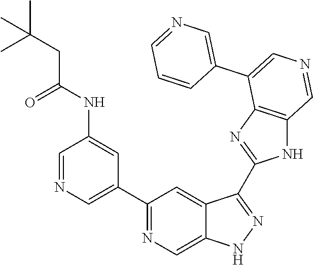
C1(C2=CN=CC(NC(=O)CC(C)(C)C)=C2)=NC=C2C(=C1)C(C1=NC3=C(N1)C=NC=C3C1=CN=CC=C1)=NN2
